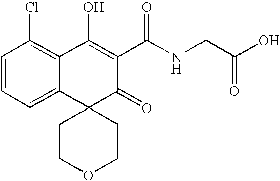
C1=CC=C2C(=C1Cl)C(O)=C(C(NCC(O)=O)=O)C(=O)C21CCOCC1
